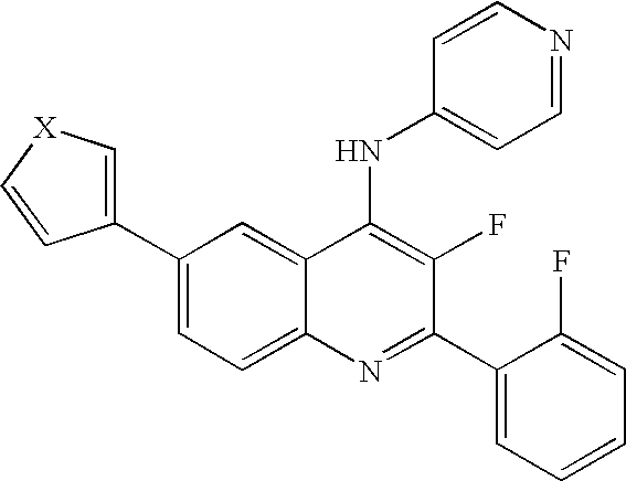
C1(C2=C[X]C=C2)=CC=C2C(=C1)C(NC1=CC=NC=C1)=C(F)C(C1=CC=CC=C1F)=N2
